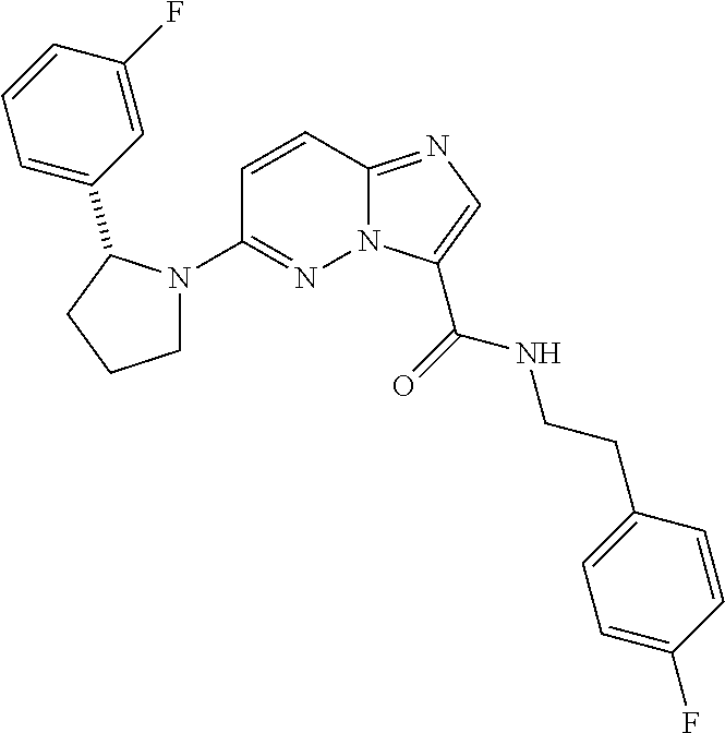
N12C(=NC=C1C(=O)NCCC1=CC=C(F)C=C1)C=CC(N1CCCC1C1=CC=CC(F)=C1)=N2
